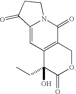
C12=C(COC(=O)C1(CC)O)C(=O)N1C(=C2)C(=O)CC1
